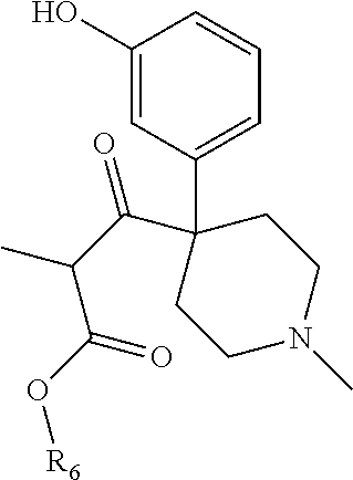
C1(O)=CC(C2(C(C(C)C(O[R6])=O)=O)CCN(C)CC2)=CC=C1
